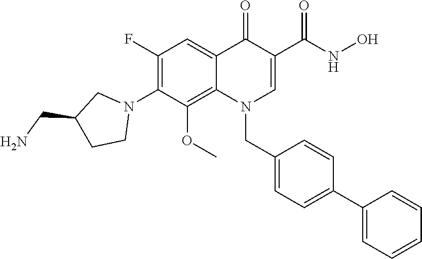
C1(F)=C(N2CC(CN)CC2)C(OC)=C2C(=C1)C(=O)C(C(NO)=O)=CN2CC1=CC=C(C2=CC=CC=C2)C=C1
